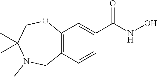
C12=C(C=CC(C(=O)NO)=C1)CN(C)C(C)(C)CO2
